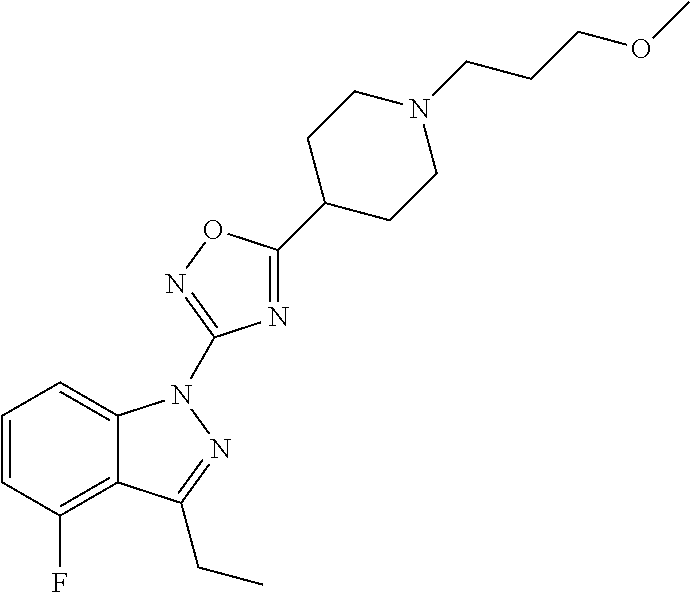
C1=CC(F)=C2C(=C1)N(C1=NOC(C3CCN(CCCOC)CC3)=N1)N=C2CC
